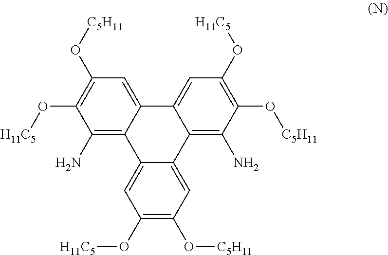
C1(N)=C2C(=CC(O[C5H11])=C1O[H11C5])C1=CC(O[H11C5])=C(O[C5H11])C(N)=C1C1=CC(O[C5H11])=C(O[H11C5])C=C21
